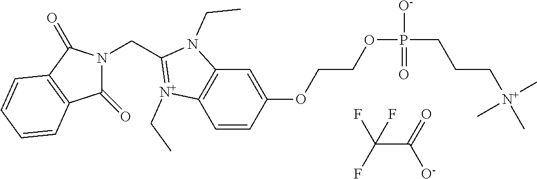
C1(=O)N(CC2=[N+](CC)C3=C(N2CC)C=C(OCCOP([O-])(=O)CCC[N+](C)(C)C)C=C3)C(=O)C2=C1C=CC=C2.C(C(=O)[O-])(F)(F)F
